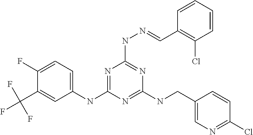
C1(NC2=NC(NN=CC3=C(Cl)C=CC=C3)=NC(NCC3=CN=C(Cl)C=C3)=N2)=CC=C(F)C(C(F)(F)F)=C1
